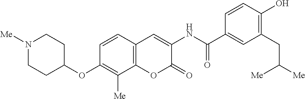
N1([Me])CCC(OC2=C([Me])C3=C(C=C2)C=C(NC(C2=CC(CC([Me])[Me])=C(O)C=C2)=O)C(=O)O3)CC1
